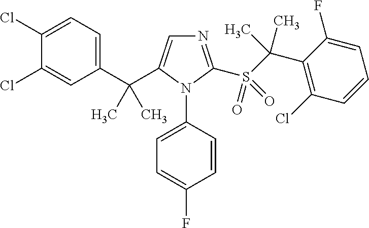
C1(Cl)=CC=C(C(C2=CN=C(S(C(C3=C(Cl)C=CC=C3F)(C)C)(=O)=O)N2C2=CC=C(F)C=C2)(C)C)C=C1Cl
